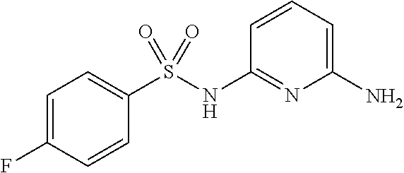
C1=C(F)C=CC(S(NC2=NC(N)=CC=C2)(=O)=O)=C1
